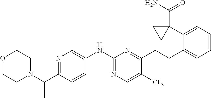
O1CCN(C(C2=NC=C(NC3=NC=C([CF3])C(CCC4=CC=CC=C4C4(C(N)=O)CC4)=N3)C=C2)C)CC1
